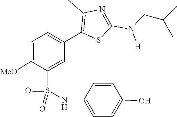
C(C(C)C)N(C1=NC(C)=C(C2=CC=C([MeO])C(S(=O)(NC3=CC=C(O)C=C3)=O)=C2)S1)[H]
